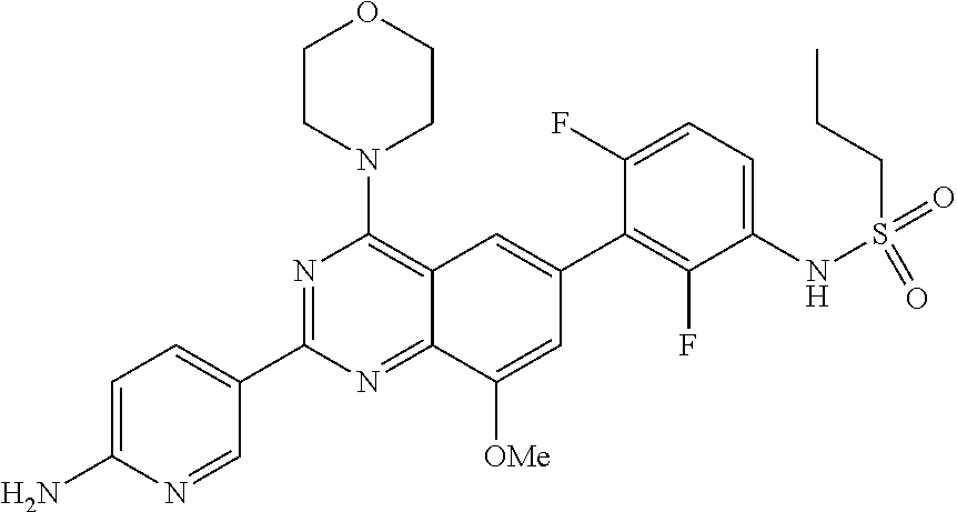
C1=C(N)N=CC(C2=NC(N3CCOCC3)=C3C(=N2)C([OMe])=CC(C2=C(F)C(NS(=O)(=O)CCC)=CC=C2F)=C3)=C1
